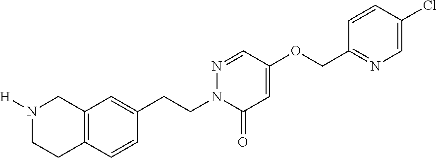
C12=C(C=C(CCN3C(=O)C=C(OCC4=NC=C(Cl)C=C4)C=N3)C=C1)CN([H])CC2
